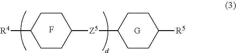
[R4]C1CCC([Z5]C2CCC([R5])CC2)CC1.F.[G]
